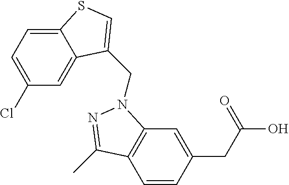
C1=CC(CC(=O)O)=CC2=C1C(C)=NN2CC1=CSC2=CC=C(Cl)C=C21
